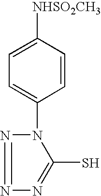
C1=C([NHSO2CH3])C=CC(N2C(S)=NN=N2)=C1
